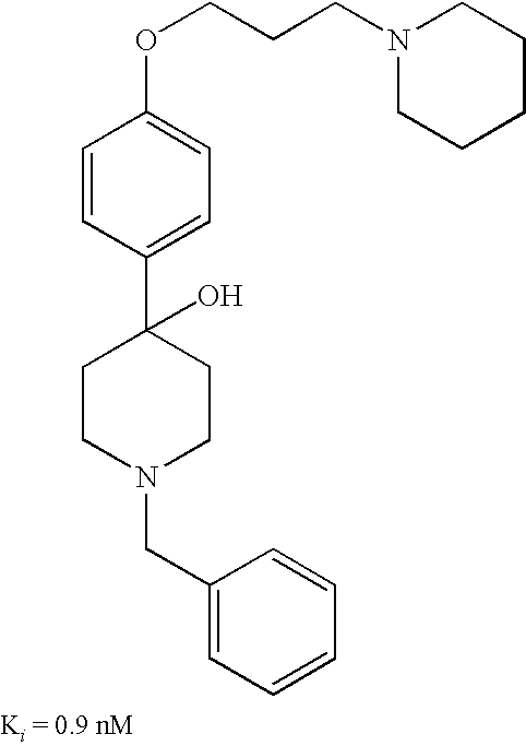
O(CCCN1CCCCC1)C1=CC=C(C2(O)CCN(CC3=CC=CC=C3)CC2)C=C1
